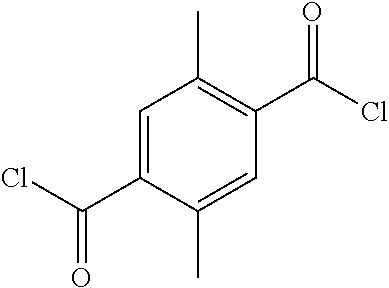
C1=C(C(Cl)=O)C(C)=CC(C(Cl)=O)=C1C
